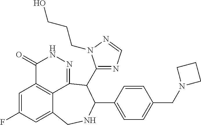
C1=C(F)C=C2C3=C1C(=O)NN=C3C(C1=NC=NN1CCCO)C(C1=CC=C(CN3CCC3)C=C1)NC2
